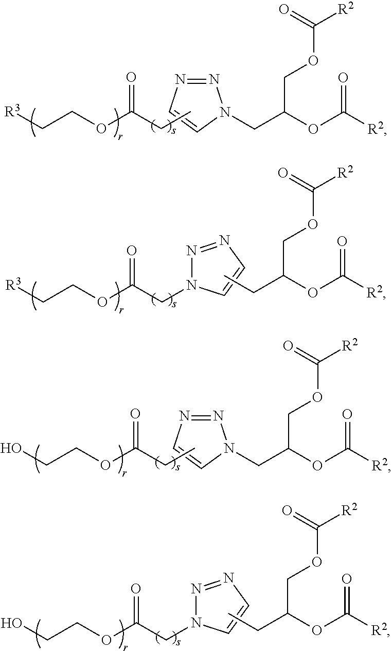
N1=NC=CN1CC(OC([R2])=O)COC([R2])=O.CCC(OCC[R3])=O.N1(CC(OCC[R3])=O)N=NC=C1.CCC(OC([R2])=O)COC([R2])=O.N1=NC=CN1CC(OC([R2])=O)COC([R2])=O.CCC(OCCO)=O.N1(CC(OCCO)=O)N=NC=C1.CCC(OC([R2])=O)COC([R2])=O
